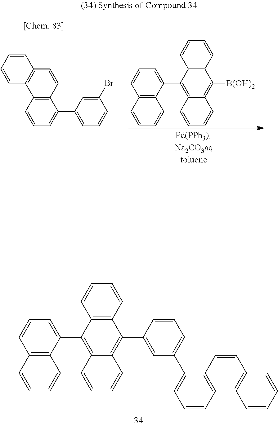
C12=C(C(C3=CC=CC4=C3C=CC=C4)=C3C(=C1C1=CC(C4=CC=CC5=C4C=CC4=C5C=CC=C4)=CC=C1)C=CC=C3)C=CC=C2.C12=C(C(C3=CC=CC4=C3C=CC=C4)=C3C(=C1[B(OH)2])C=CC=C3)C=CC=C2.C1=CC=C(C2=CC=CC(Br)=C2)C2=C1C1=C(C=C2)C=CC=C1
